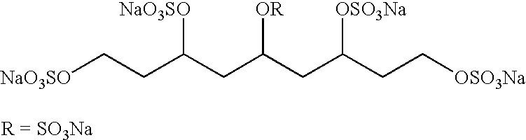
[NaO3SO]CCC(CC(CC(CC[OSO3Na])[OSO3Na])[OR])[NaO3SO]
